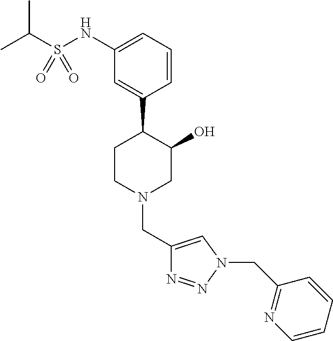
C1(NS(C(C)C)(=O)=O)=CC=CC(C2CCN(CC3=CN(CC4=NC=CC=C4)N=N3)CC2O)=C1
